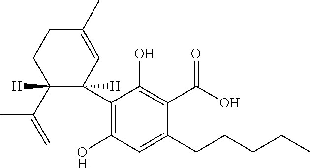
C1C(C)=CC(C2=C(O)C=C(CCCCC)C(C(=O)O)=C2O)([H])C(C(=C)C)([H])C1
